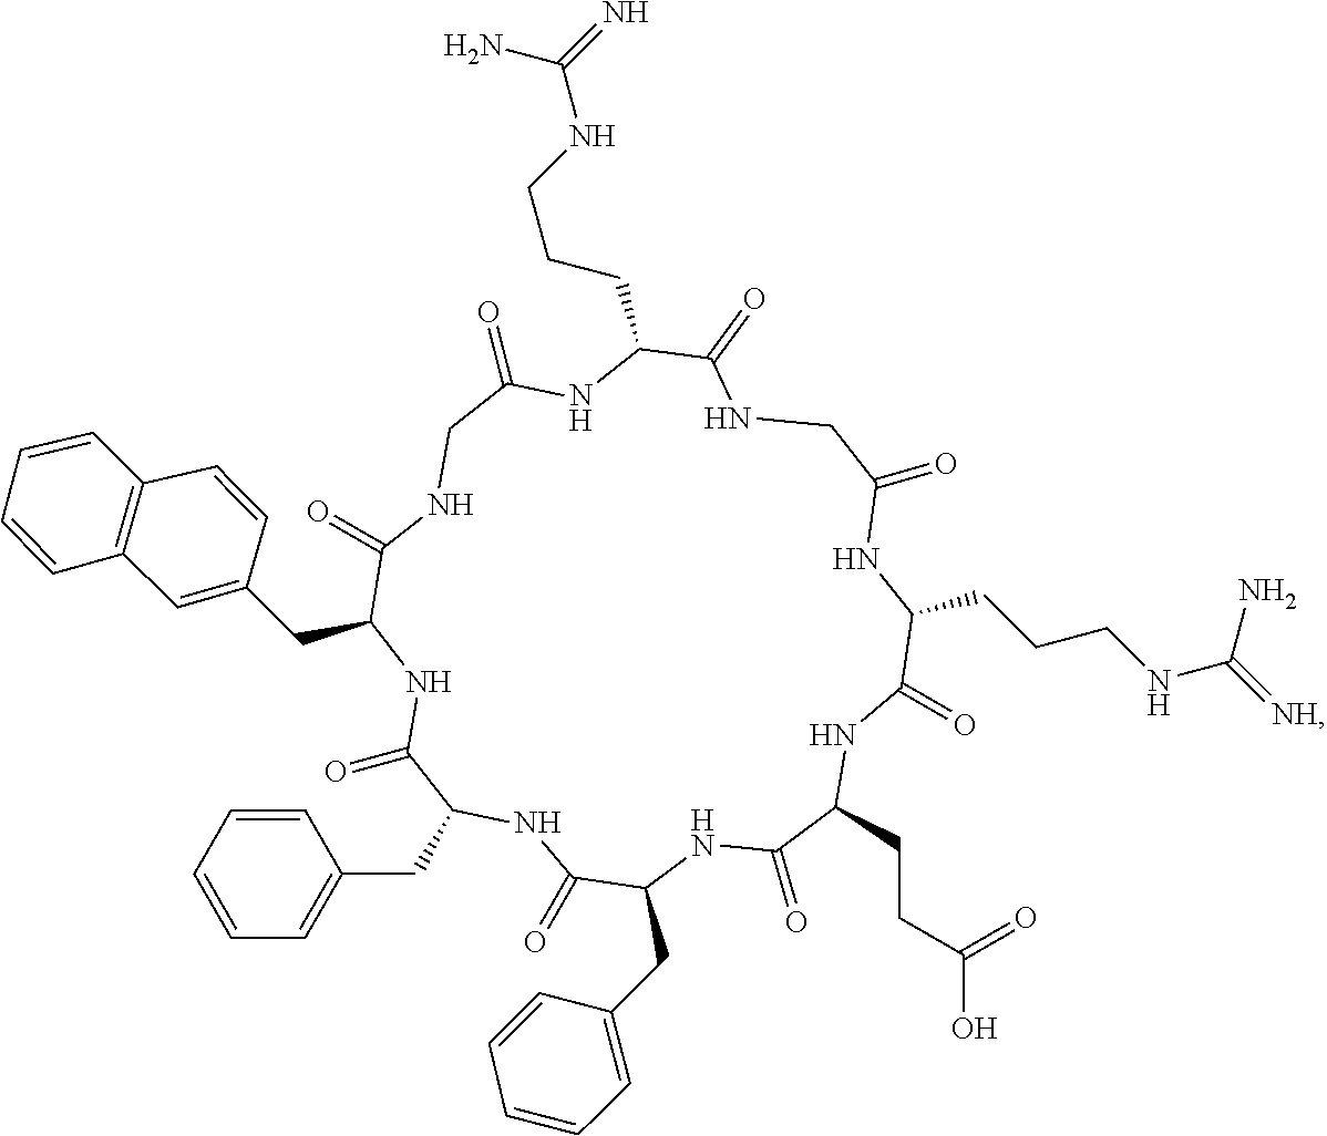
C1(CC2C(=O)NC(CC3=CC4=C(C=CC=C4)C=C3)C(=O)NCC(=O)NC(CCCNC(=N)N)C(=O)NCC(=O)NC(CCCNC(=[NH])N)C(=O)NC(CCC(O)=O)C(=O)NC(CC3=CC=CC=C3)C(=O)N2)=CC=CC=C1
